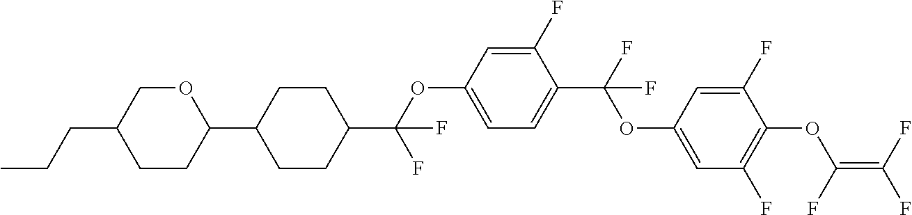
C1(OC(C2CCC(C3OCC(CCC)CC3)CC2)(F)F)=CC=C(C(F)(OC2=CC(F)=C(OC(=C(F)F)F)C(F)=C2)F)C(F)=C1
